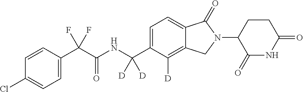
C1=CC(C(C(NC(C2=CC=C3C(=C2[D])CN(C2C(=O)NC(=O)CC2)C3=O)([D])[D])=O)(F)F)=CC=C1Cl
